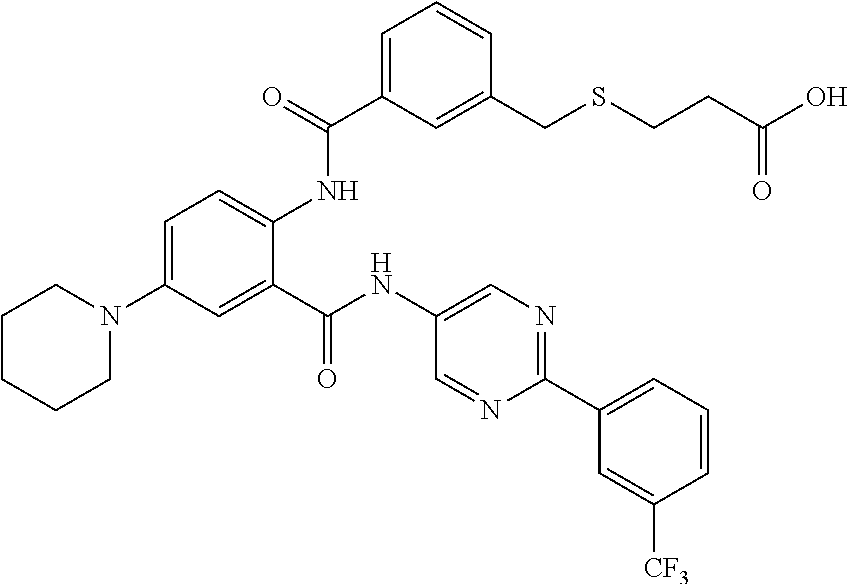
C1CCCN(C2=CC=C(NC(C3=CC=CC(CSCCC(=O)O)=C3)=O)C(C(=O)NC3=CN=C(C4=CC=CC([CF3])=C4)N=C3)=C2)C1
